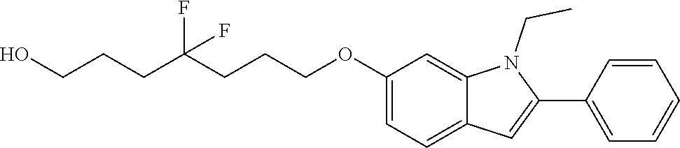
OCCCC(CCCOC1=CC=C2C(=C1)N(CC)C(C1=CC=CC=C1)=C2)(F)F
